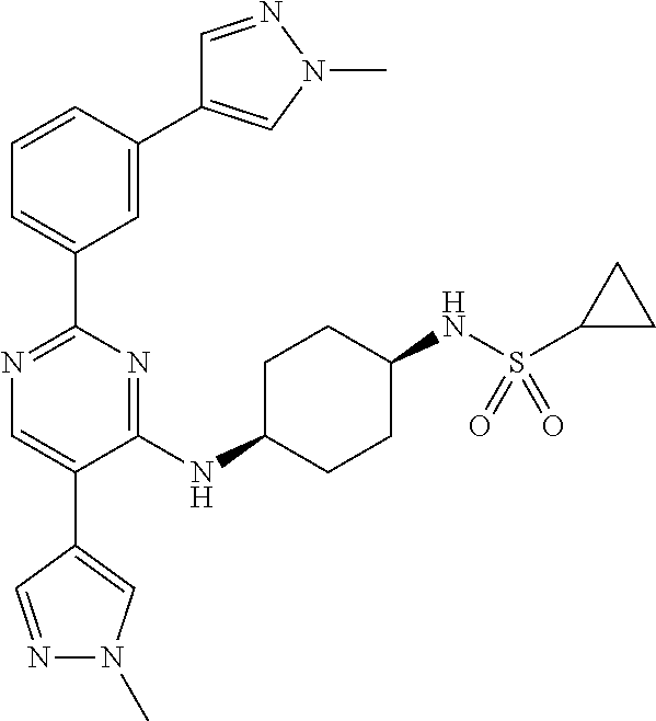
C1=NN(C)C=C1C1=CC(C2=NC=C(C3=CN(C)N=C3)C(NC3CCC(NS(C4CC4)(=O)=O)CC3)=N2)=CC=C1
